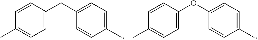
C1=C(CC2=CC=C(C)C=C2)C=CC(C)=C1.C1=C(OC2=CC=C(C)C=C2)C=CC(C)=C1
